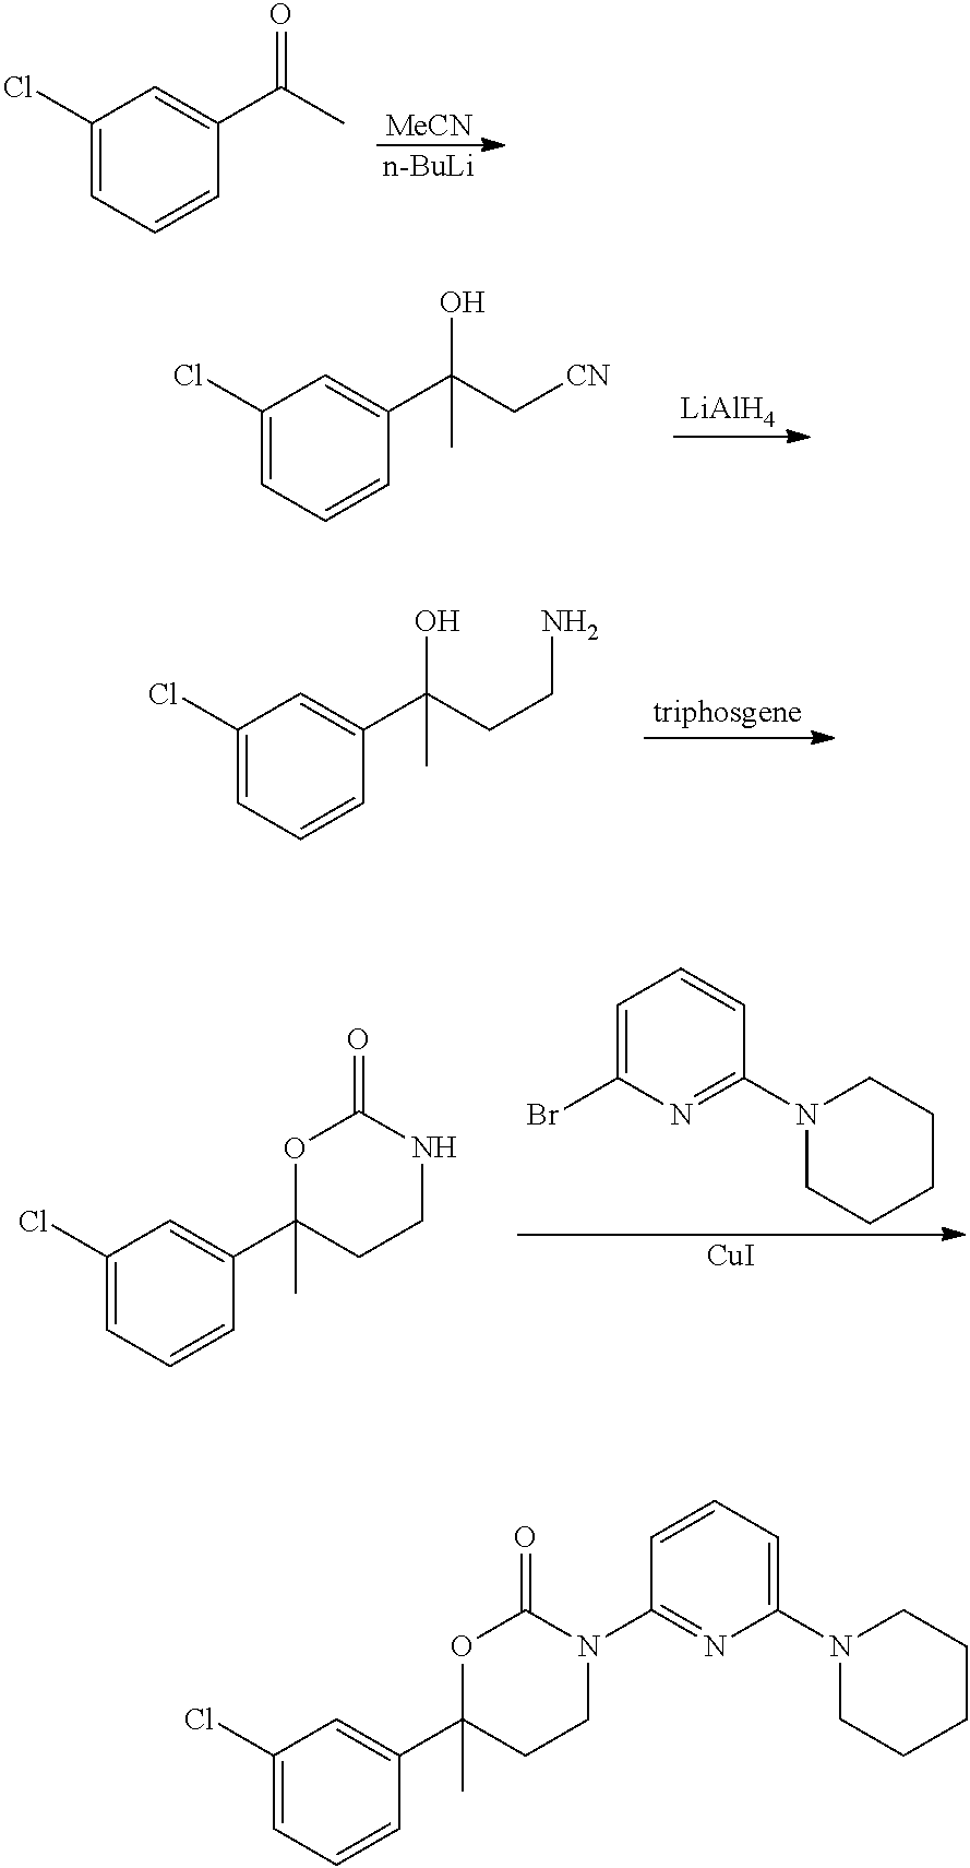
C1(Cl)=CC=CC(C(C)=O)=C1.[MeCN].[n-BuLi].C1(Cl)=CC=CC(C(C[CN])(O)C)=C1.[LiAlH4].C1(Cl)=CC=CC(C(CCN)(O)C)=C1.[triphosgene].C1(Cl)=CC=CC(C2(C)CCNC(=O)O2)=C1.C1=C(Br)N=C(N2CCCCC2)C=C1.[CuI].C1(Cl)=CC=CC(C2(C)CCN(C3=NC(N4CCCCC4)=CC=C3)C(=O)O2)=C1
